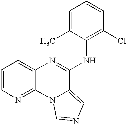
C1=CN=C2C(=C1)N=C(NC1=C(Cl)C=CC=C1C)C1=CN=CN21
